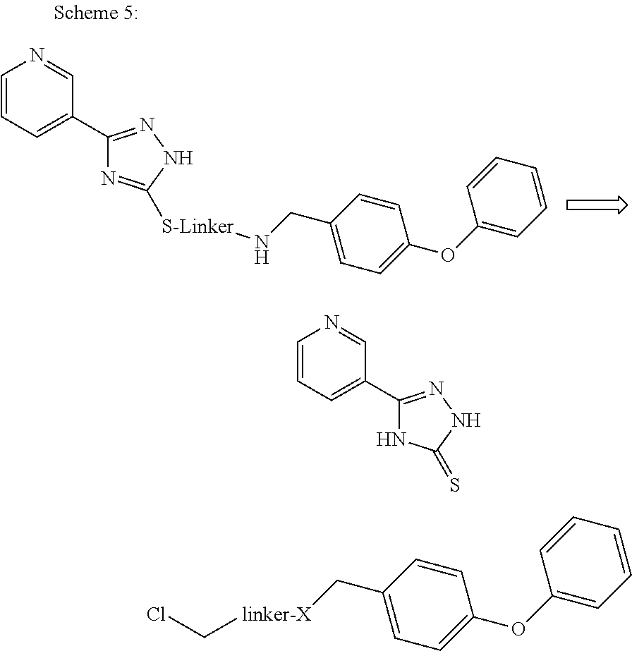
C1=CC=C(C2=NNC(=S)N2)C=N1.ClC[linker-X]CC1=CC=C(OC2=CC=CC=C2)C=C1.C1(C2=CC=CN=C2)=NNC([S-Linker]NCC2=CC=C(OC3=CC=CC=C3)C=C2)=N1
